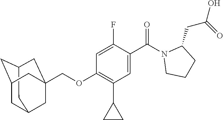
C12CC3CC(C1)CC(COC1=C(C4CC4)C=C(C(N4CCCC4CC(O)=O)=O)C(F)=C1)(C3)C2
